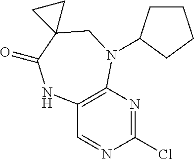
C1(Cl)=NC2=C(C=N1)NC(=O)C1(CN2C2CCCC2)CC1
